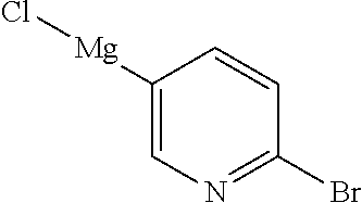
C1([Mg]Cl)=CN=C(Br)C=C1
